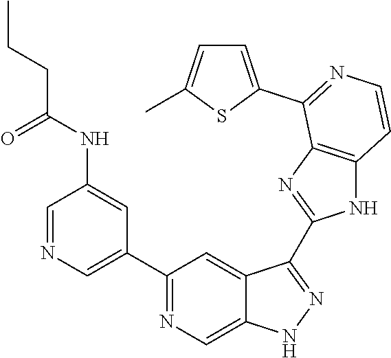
C1=NC=C(C2=NC=C3C(=C2)C(C2=NC4=C(N2)C=CN=C4C2=CC=C(C)S2)=NN3)C=C1NC(=O)CCC
